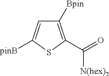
C1([Bpin])=C(C(=O)[N(hex)2])SC([pinB])=C1
